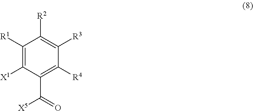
C1([R4])=C(C(=O)[X5])C([X1])=C([R1])C([R2])=C1[R3]
